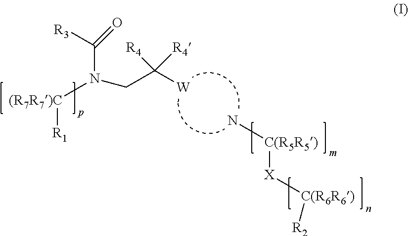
[(R7R7)C](N(Cc([R4])([R4])[W])C([R3])=O)[R1].N[C(R5R5)][X][C(R6R6)][R2]
